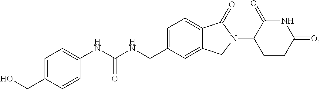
C(C1=CC=C(NC(NCC2=CC=C3C(=C2)CN(C2CCC(=O)NC2=O)C3=O)=O)C=C1)O
